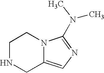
C1NCC2=CN=C(N(C)C)N2C1
